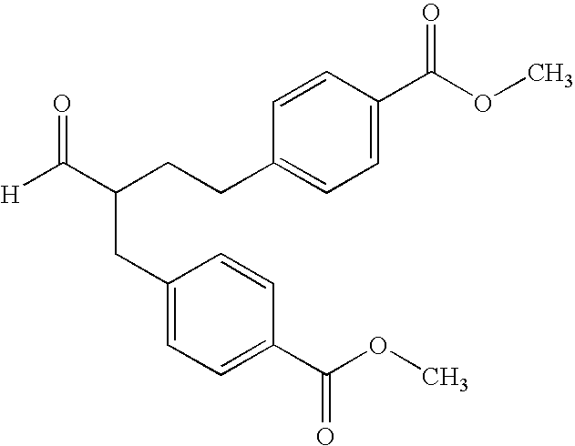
[H]C(C(CCC1=CC=C(C(OC)=O)C=C1)CC1=CC=C(C(OC)=O)C=C1)=O
